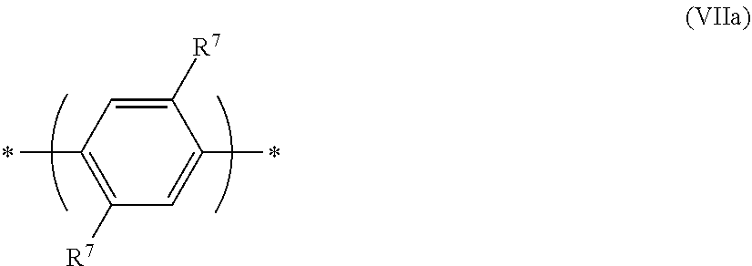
C1([R7])=CC(C)=C([R7])C=C1C
